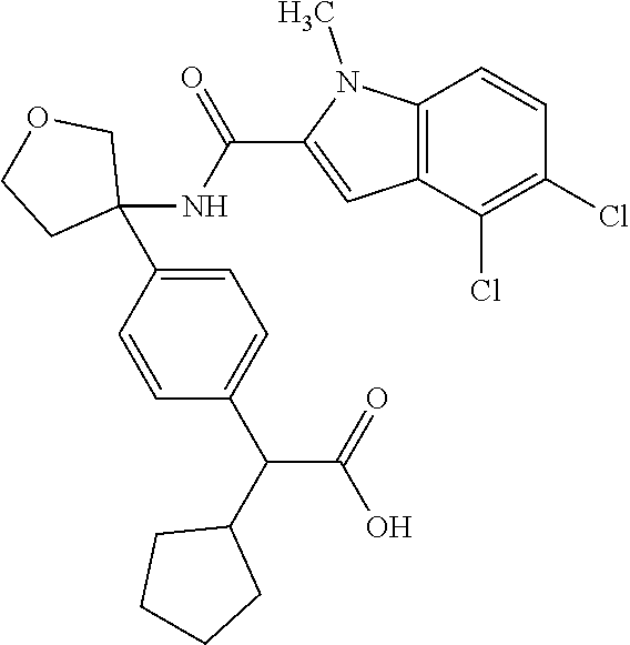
C12=C(C(Cl)=C(Cl)C=C1)C=C(C(NC1(C3=CC=C(C(C4CCCC4)C(=O)O)C=C3)COCC1)=O)N2C
